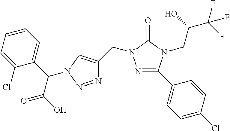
N1=C(C2=CC=C(Cl)C=C2)N(CC(C(F)(F)F)O)C(=O)N1CC1=CN(C(C2=CC=CC=C2Cl)C(=O)O)N=N1
